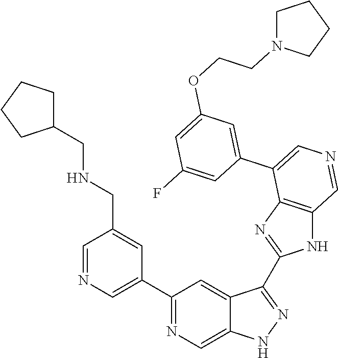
C1(C2=CN=CC(CNCC3CCCC3)=C2)=NC=C2C(=C1)C(C1=NC3=C(N1)C=NC=C3C1=CC(OCCN3CCCC3)=CC(F)=C1)=NN2
